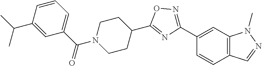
C1(C(=O)N2CCC(C3=NC(C4=CC5=C(C=C4)C=NN5C)=NO3)CC2)=CC=CC(C(C)C)=C1
